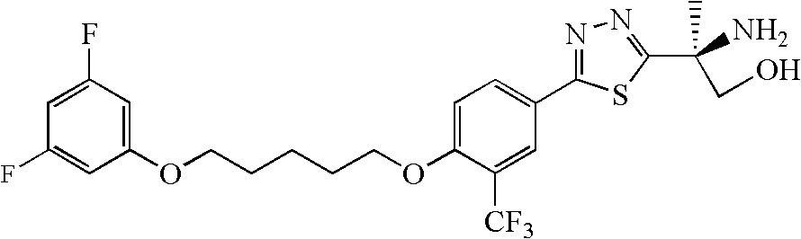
C(CCCCOC1=CC=C(C2=NN=C(C(N)(CO)C)S2)C=C1[CF3])OC1=CC(F)=CC(F)=C1
